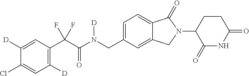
C1([D])=CC(C(C(N(CC2=CC=C3C(=C2)CN(C2C(=O)NC(=O)CC2)C3=O)[D])=O)(F)F)=C([D])C=C1Cl
